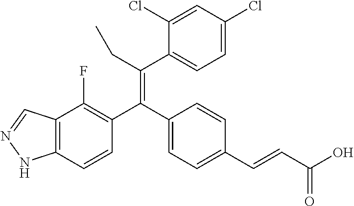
C12=C(C=CC(C(C3=CC=C(C=CC(O)=O)C=C3)=C(CC)C3=CC=C(Cl)C=C3Cl)=C1F)NN=C2
